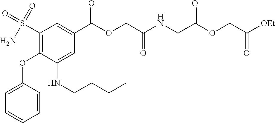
C1=C(OC2=C(S(N)(=O)=O)C=C(C(=O)OCC(=O)NCC(=O)OCC(=O)[OEt])C=C2NCCCC)C=CC=C1
